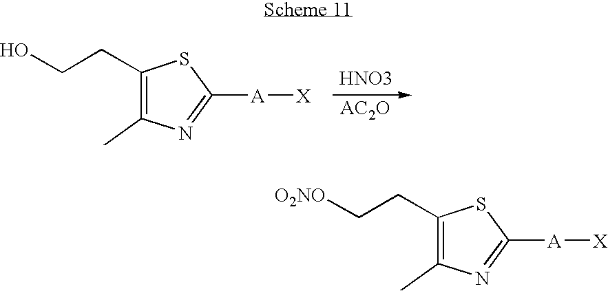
C1(CCO)=C(C)N=C([A][X])S1.[HNO3].C1(CC[O2NO])=C(C)N=C([A][X])S1
